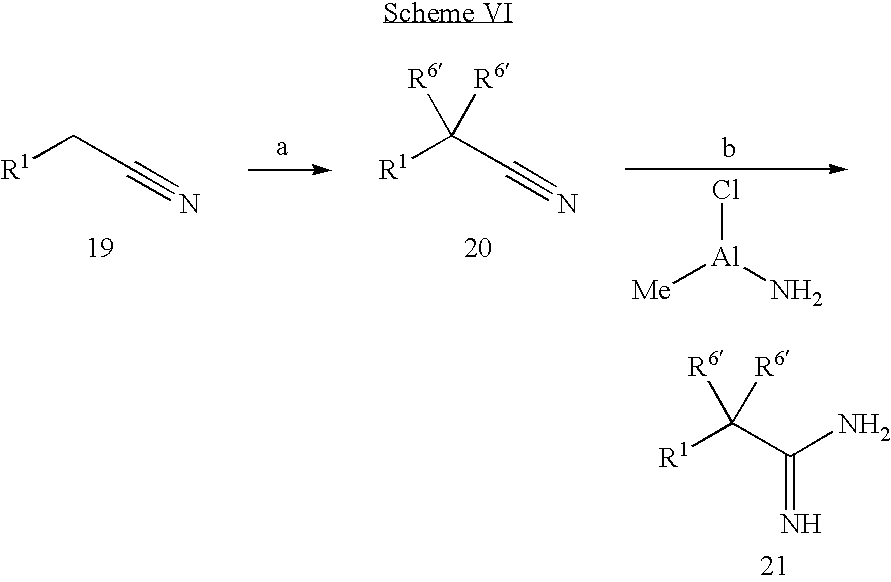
[R1]C(C(N)=N)([R6])[R6].[R1]CC#N.[R1]C(C#N)([R6])[R6].Cl[Al](N)[Me]
